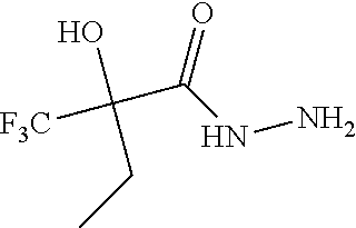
C(C(NN)=O)(O)(CC)[F3C]
